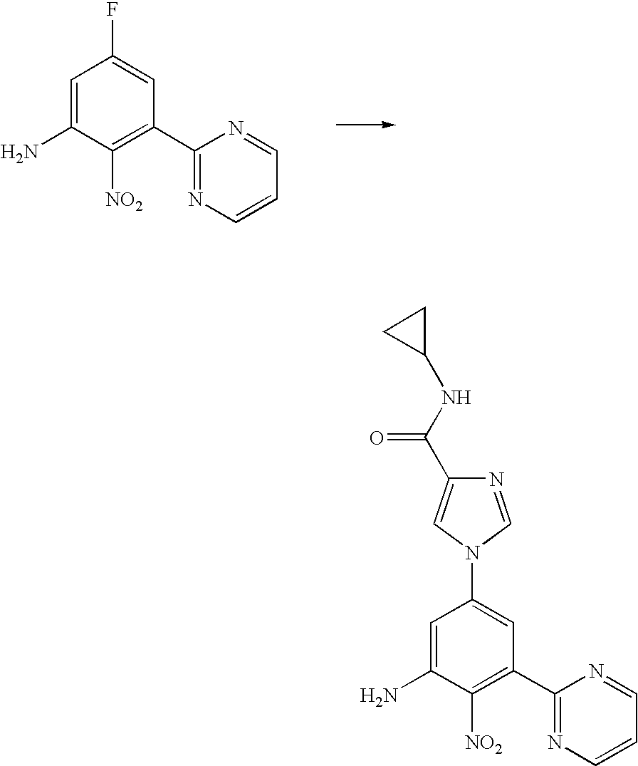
C1=C(N)C([NO2])=C(C2=NC=CC=N2)C=C1F.C1=C(N)C([NO2])=C(C2=NC=CC=N2)C=C1N1C=C(C(NC2CC2)=O)N=C1
